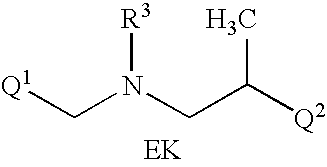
C(N(CC([Q2])C)[R3])[Q1].[EK]
